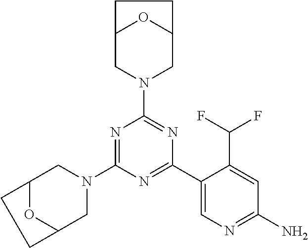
N1=C(N2CC3OC(C2)CC3)N=C(C2=CN=C(N)C=C2C(F)F)N=C1N1CC2OC(C1)CC2
